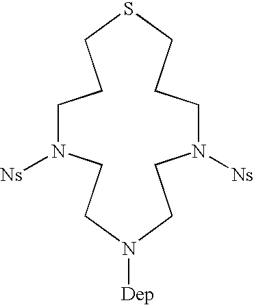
C1N([Ns])CCN([Dep])CCN([Ns])CCCSCC1
